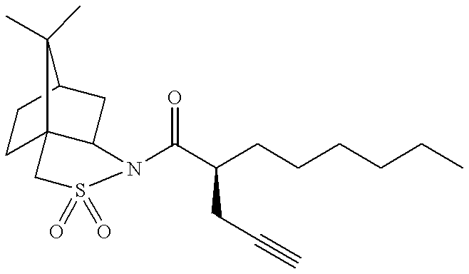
N1(C(C(CCCCCC)CC#C)=O)C2CC3CCC2(CS1(=O)=O)C3(C)C
